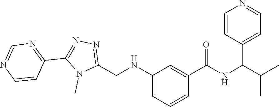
C(NC(C1=CC(NCC2=NN=C(C3=NC=NC=C3)N2C)=CC=C1)=O)(C(C)C)C1=CC=NC=C1
